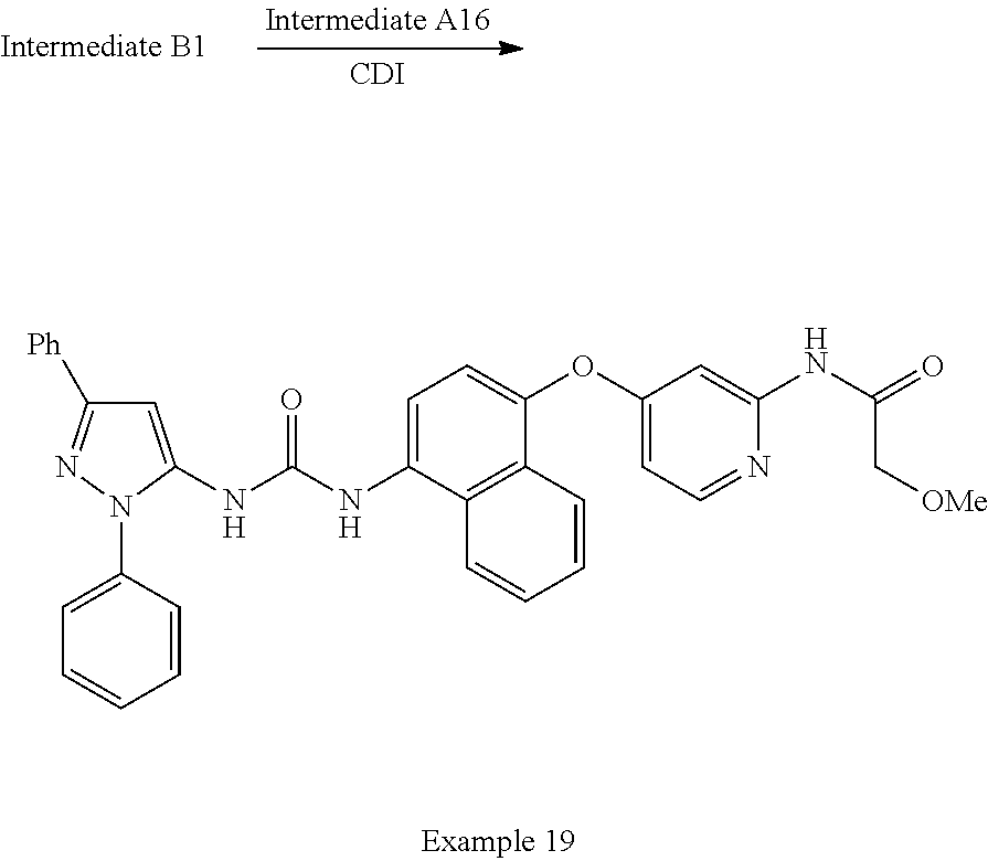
C1=C(NC(NC2=CC=C(OC3=CC=NC(NC(=O)C[OMe])=C3)C3=C2C=CC=C3)=O)N(C2=CC=CC=C2)N=C1[Ph].[CDI]
